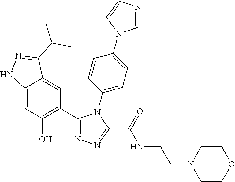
C12=CC(O)=C(C3=NN=C(C(=O)NCCN4CCOCC4)N3C3=CC=C(N4C=NC=C4)C=C3)C=C1C(C(C)C)=NN2
